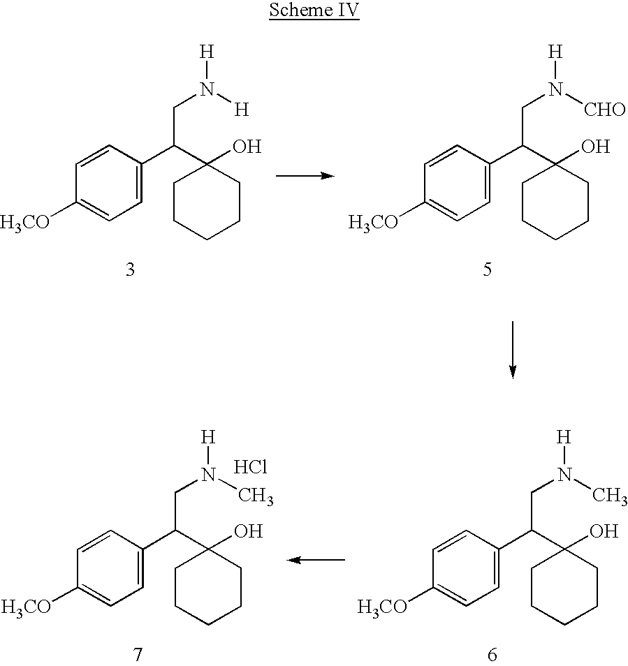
C1=CC(C(CN([H])[H])C2(O)CCCCC2)=CC=C1[H3CO].C1=CC(C(CN([H])[CHO])C2(O)CCCCC2)=CC=C1[H3CO].C1=CC(C(CN([H])C)C2(O)CCCCC2)=CC=C1[H3CO].C1=CC(C(CN([H])C)C2(O)CCCCC2)=CC=C1[H3CO].Cl
